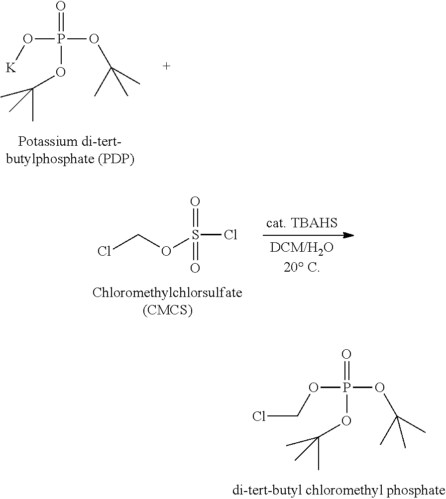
O=P(OC(C)(C)C)(O[K])OC(C)(C)C.O=P(OC(C)(C)C)(OCCl)OC(C)(C)C.O=S(Cl)(=O)OCCl
